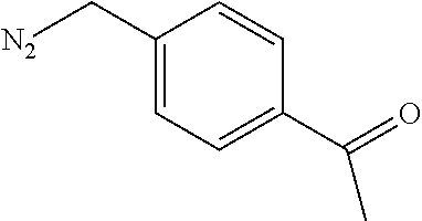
[N2]CC1=CC=C(C(=O)C)C=C1
